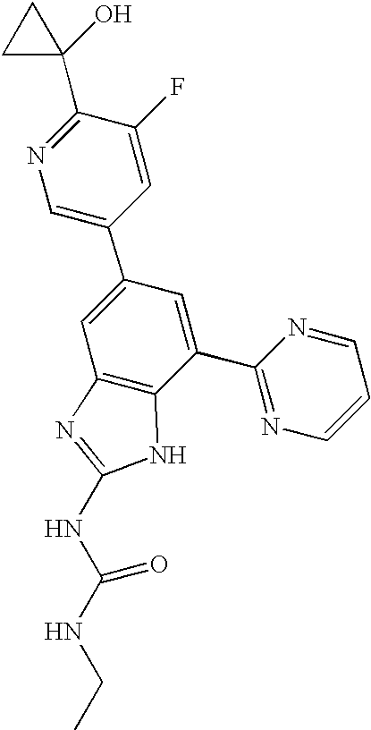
N1=C(C2(O)CC2)C(F)=CC(C2=CC3=C(C(C4=NC=CC=N4)=C2)NC(NC(NCC)=O)=N3)=C1
